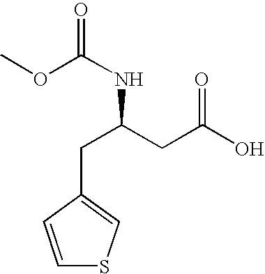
C1=CC(CC(CC(O)=O)NC(=O)OC)=CS1
